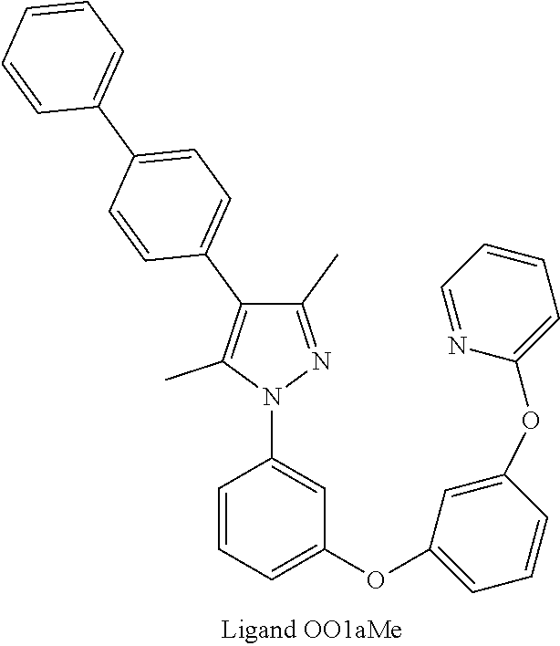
C1(C)=NN(C2=CC(OC3=CC=CC(OC4=CC=CC=N4)=C3)=CC=C2)C(C)=C1C1=CC=C(C2=CC=CC=C2)C=C1
